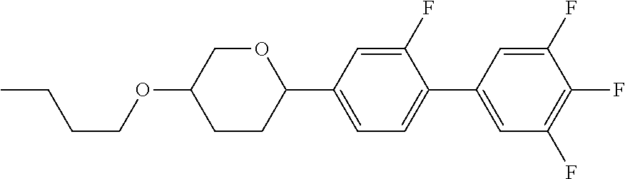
CCCCOC1CCC(C2=CC=C(C3=CC(F)=C(F)C(F)=C3)C(F)=C2)OC1
